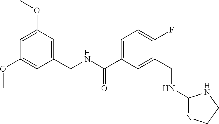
C1(CNC(C2=CC=C(F)C(CNC3=NCCN3)=C2)=O)=CC(OC)=CC(OC)=C1
